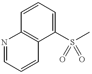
N1=CC=CC2=C1C=CC=C2S(C)(=O)=O
